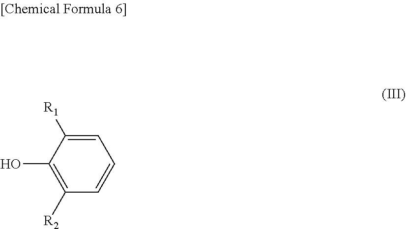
C1([R2])=C(O)C([R1])=CC=C1
